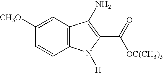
C12=C(C=C([CH3O])C=C1)C(N)=C(C(=O)[OC(CH3)3])N2[H]
